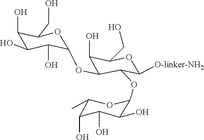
OC1C(OC2C(OC3OC(C)C(O)C(O)C3O)C([O-linker-NH2])OC(CO)C2O)OC(CO)C(O)C1O
